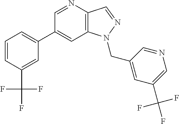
C1(C2=CC=CC(C(F)(F)F)=C2)=CC2=C(C=NN2CC2=CC(C(F)(F)F)=CN=C2)N=C1
